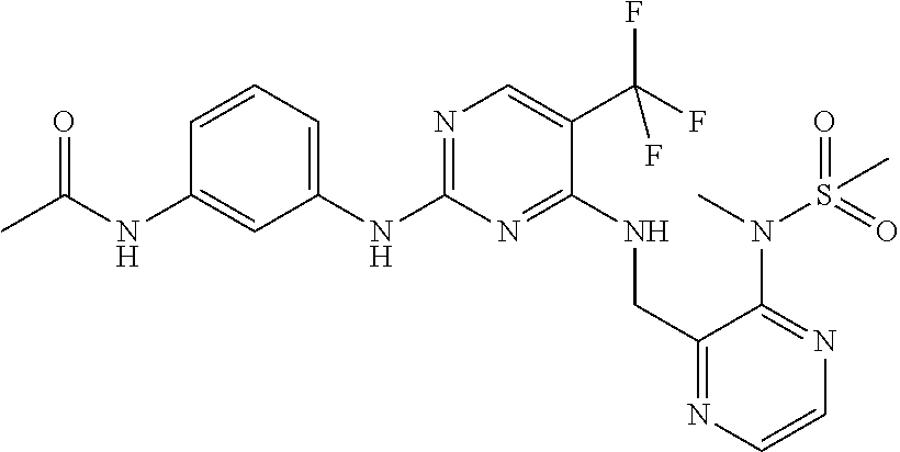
C1(NC2=NC=C(C(F)(F)F)C(NCC3=NC=CN=C3N(C)S(C)(=O)=O)=N2)=CC=CC(NC(=O)C)=C1
